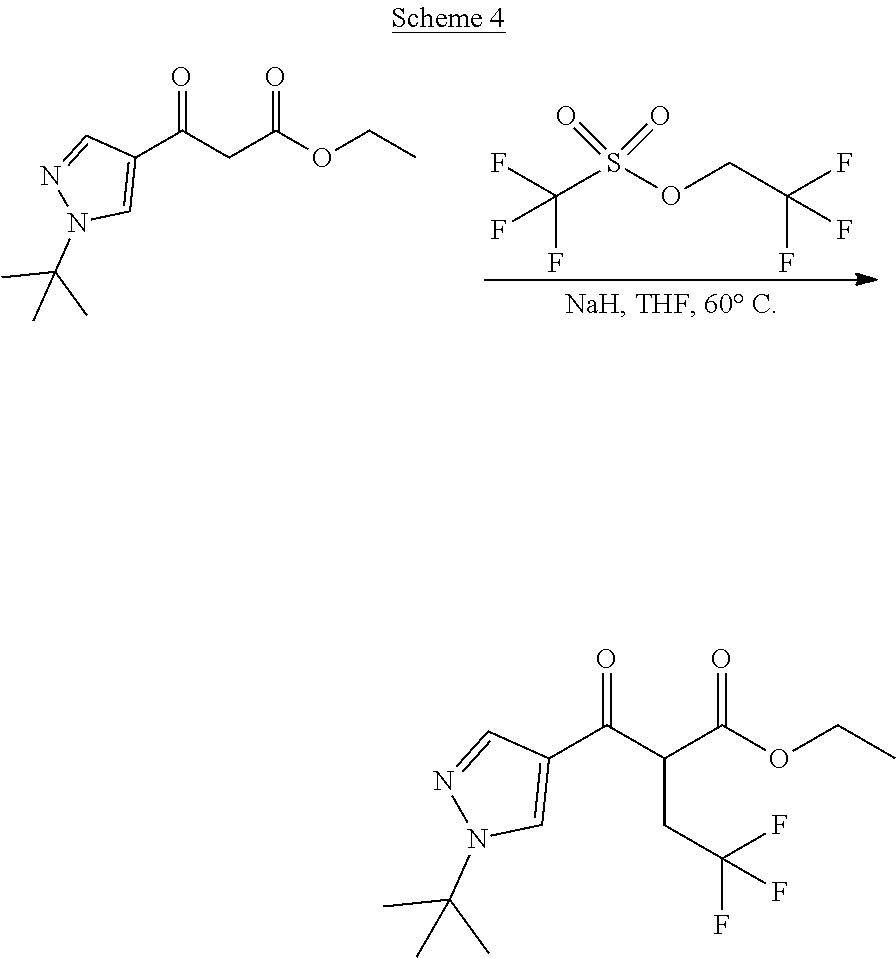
C(S(OCC(F)(F)F)(=O)=O)(F)(F)F.C1(C(CC(OCC)=O)=O)=CN(C(C)(C)C)N=C1.C1(C(C(C(OCC)=O)CC(F)(F)F)=O)=CN(C(C)(C)C)N=C1
